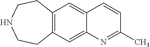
C1(C)=NC2=CC3=C(C=C2C=C1)CCNCC3
